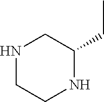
N1CCNC(CC)C1
